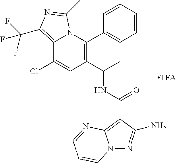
C12=C(C(F)(F)F)N=C(C)N1C(C1=CC=CC=C1)=C(C(C)NC(=O)C1=C3N(N=C1N)C=CC=N3)C=C2Cl
